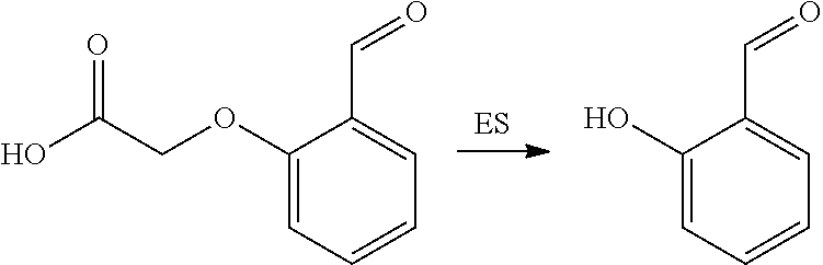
C1(OCC(O)=O)=CC=CC=C1C=O.C1(O)=CC=CC=C1C=O
